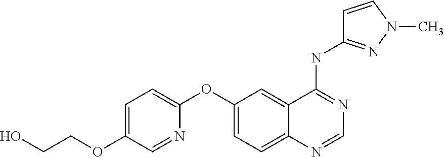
C1(OCCO)=CC=C(OC2=CC=C3C(=C2)C(NC2=NN(C)C=C2)=NC=N3)N=C1
